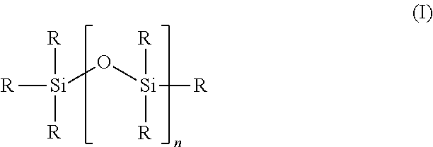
[R][Si]([R])([R])O[Si]([R])([R])[R]
